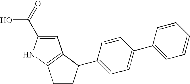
C1=C(C(=O)O)NC2=C1C(C1=CC=C(C3=CC=CC=C3)C=C1)CC2
